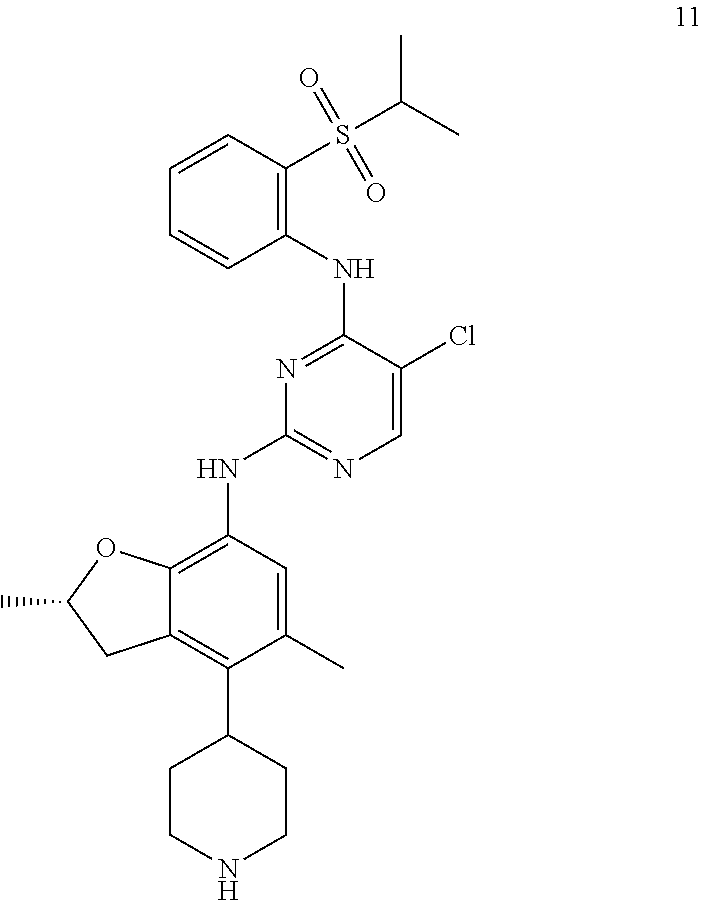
C1=C(C)C(C2CCNCC2)=C2C(=C1NC1=NC=C(Cl)C(NC3=C(S(C(C)C)(=O)=O)C=CC=C3)=N1)OC(C)C2
